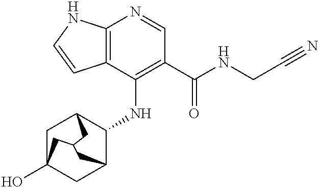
C12=C(C(NC3C4CC5(O)CC3CC(C5)C4)=C(C(NCC#N)=O)C=N1)C=CN2
